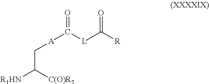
O=C([L]C(=O)[A]CC([C(O)R2])[R1HN])[R]
